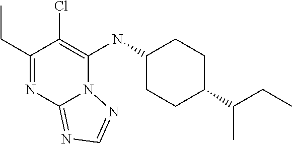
C1(CC)=NC2=NC=NN2C(NC2CCC(C(CC)C)CC2)=C1Cl
